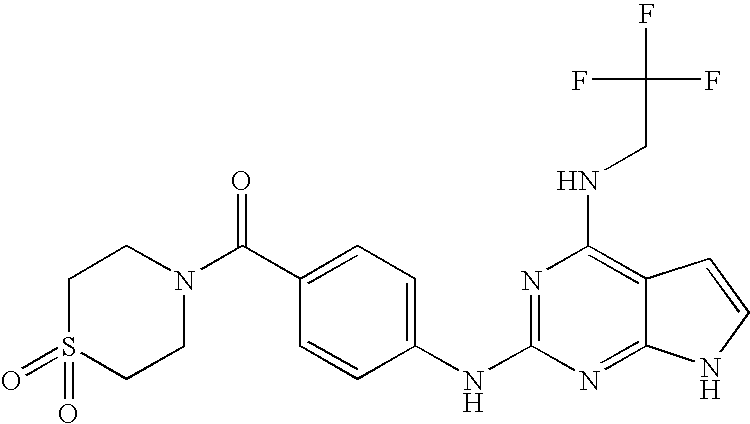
C1S(=O)(=O)CCN(C(=O)C2=CC=C(NC3=NC(NCC(F)(F)F)=C4C(=N3)NC=C4)C=C2)C1
